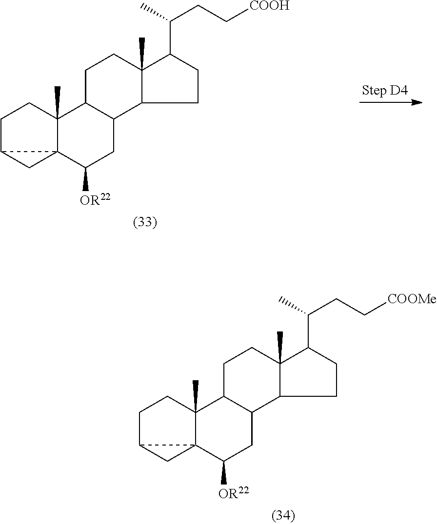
C1C2CC23C(C)(C1)C1C(CC3[OR22])C2C(C)(CC1)C(C(CC[COOMe])C)CC2.C1C2CC23C(C)(C1)C1C(CC3[OR22])C2C(C)(CC1)C(C(CC[COOH])C)CC2
